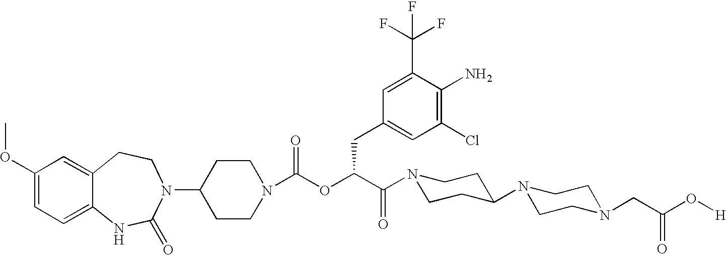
C1(OC)=CC=C2C(=C1)CCN(C1CCN(C(OC(C(N3CCC(N4CCN(CC(O[H])=O)CC4)CC3)=O)CC3=CC(Cl)=C(N)C(C(F)(F)F)=C3)=O)CC1)C(=O)N2
